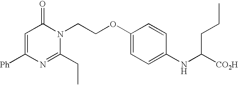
C1=C([Ph])N=C(CC)N(CCOC2=CC=C(NC([CO2H])CCC)C=C2)C1=O
